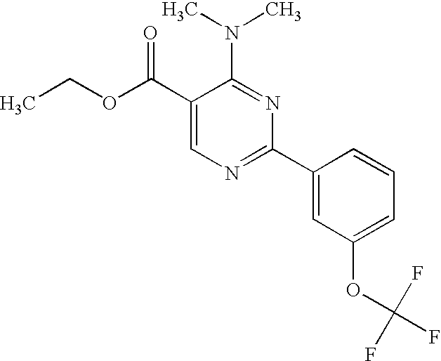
C1(C(OCC)=O)=CN=C(C2=CC(OC(F)(F)F)=CC=C2)N=C1N(C)C
